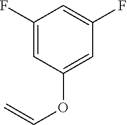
C1(F)=CC(OC=C)=CC(F)=C1
